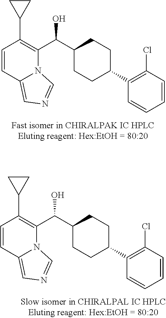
C1=CC2=CN=CN2C(C(C2CCC(C3=C(Cl)C=CC=C3)CC2)O)=C1C1CC1.C1=CC2=CN=CN2C(C(C2CCC(C3=C(Cl)C=CC=C3)CC2)O)=C1C1CC1
